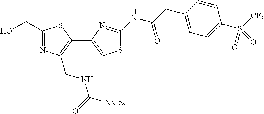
C1(CO)=NC(CNC(=O)[NMe2])=C(C2=CSC(NC(CC3=CC=C(S([CF3])(=O)=O)C=C3)=O)=N2)S1
